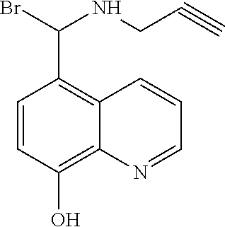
C1=CC(O)=C2C(=C1C(NCC#C)Br)C=CC=N2
